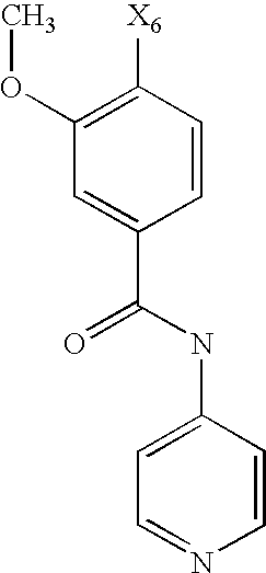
C1(OC)=C([X6])C=CC(C(=O)NC2=CC=NC=C2)=C1
